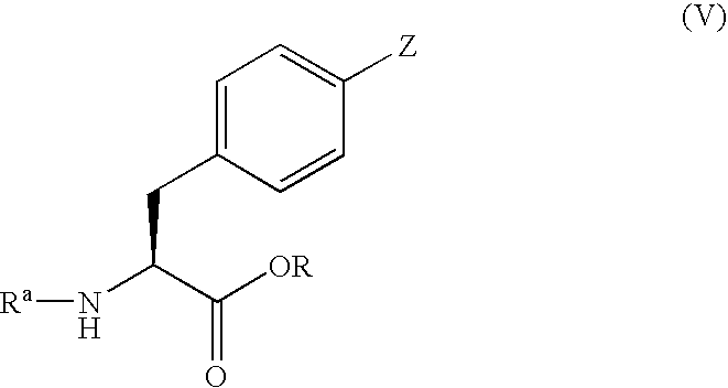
N(C(C([OR])=O)CC1=CC=C([Z])C=C1)[Ra]
